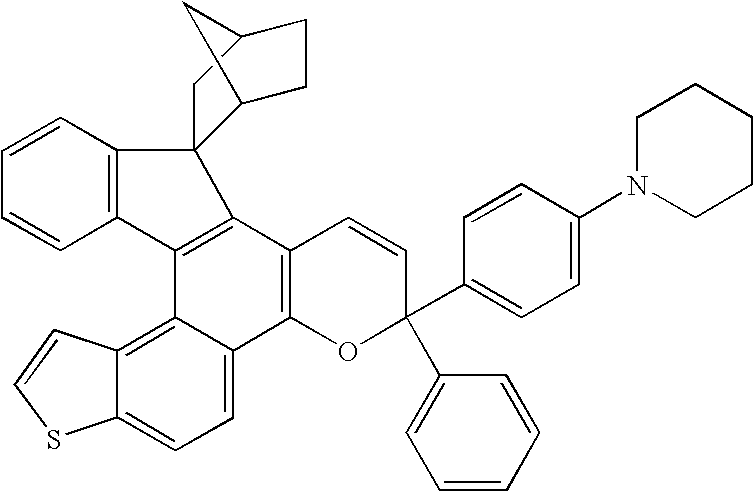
C1=CC2=C(C=C1)C1=C(C3=C(C4=CC=C5C(=C14)C=CS5)OC(C1=CC=C(N4CCCCC4)C=C1)(C1=CC=CC=C1)C=C3)C21C2CCC(C1)C2
